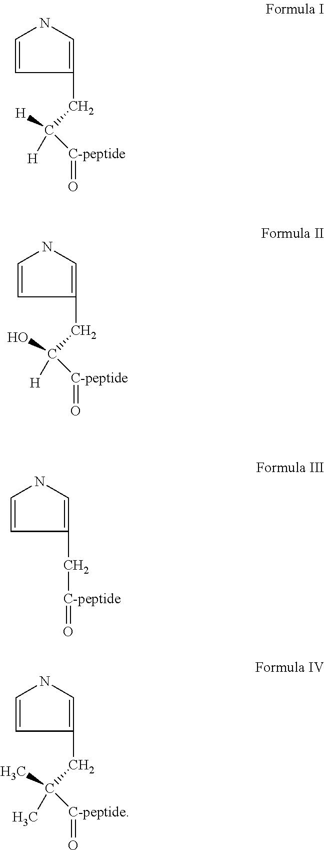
C1=CC(CC([C-peptide]=O)([H])[H])=CN1.C1=CC(CC([C-peptide]=O)(O)[H])=CN1.C1=CC(C[C-peptide]=O)=CN1.C1=CC(CC([C-peptide]=O)(C)C)=CN1
